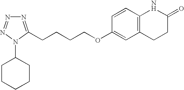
C1CCCCC1N1N=NN=C1CCCCOC1=CC2=C(C=C1)NC(=O)CC2
